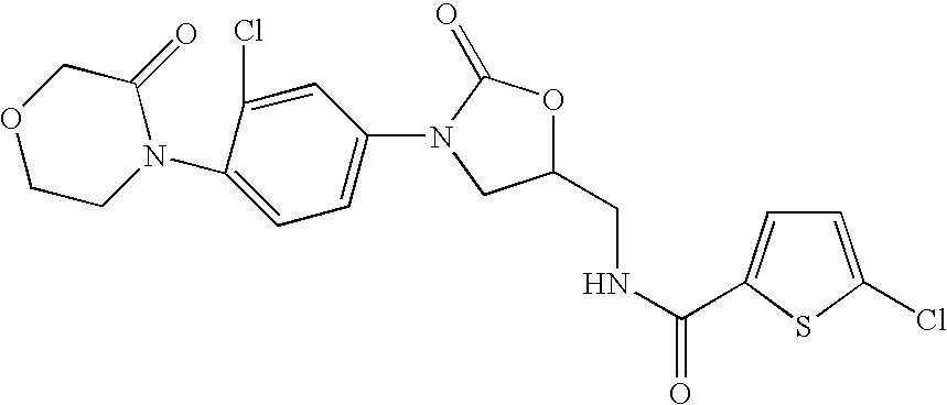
C1(CNC(=O)C2=CC=C(Cl)S2)OC(=O)N(C2=CC=C(N3C(=O)COCC3)C(Cl)=C2)C1
